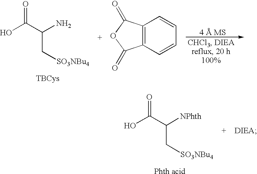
O=C(C(N)C[SO3NBu4])O.[TBCys].C12=C(C=CC=C1)C(=O)OC2=O.O=C(C([NPhth])C[SO3NBu4])O.[Phth acid]
